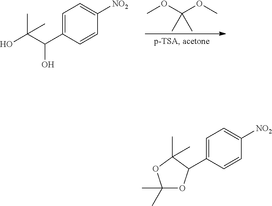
COC(OC)(C)C.C1=C(C(C(O)(C)C)O)C=CC([NO2])=C1.C1=C(C2OC(C)(C)OC2(C)C)C=CC([NO2])=C1
